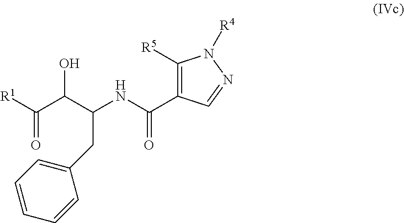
C1([R5])=C(C(NC(C(C([R1])=O)O)CC2=CC=CC=C2)=O)C=NN1[R4]
